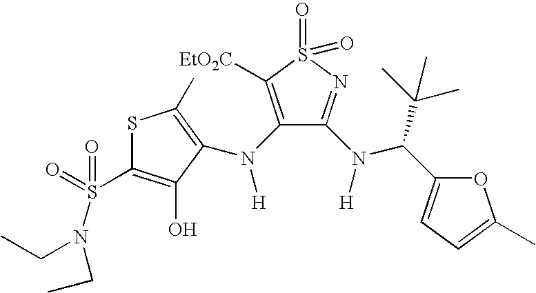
S1C(S(=O)(N(CC)CC)=O)=C(O)C(N(C2=C([EtO2C])S(=O)(=O)N=C2N([H])C(C(C)(C)C)C2=CC=C(C)O2)[H])=C1C
